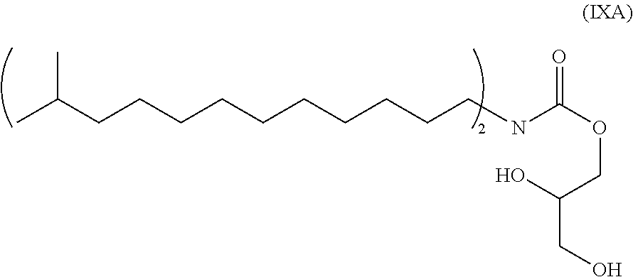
CC(CCCCCCCCCCNC(OCC(CO)O)=O)C
